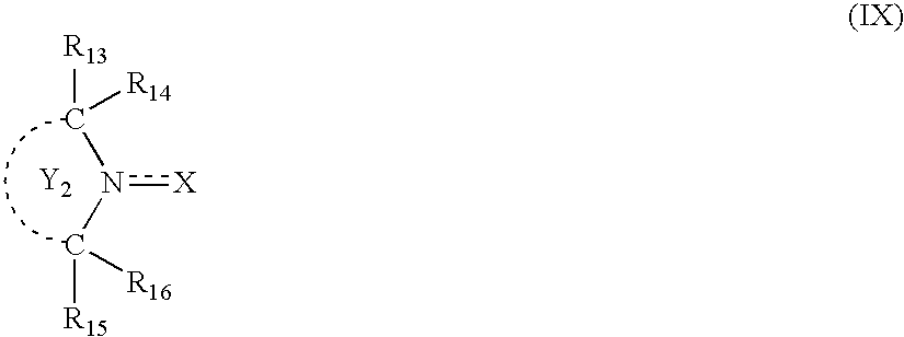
[R13]C(n(C([R15])[R16])[X])[R14].[Y2]
